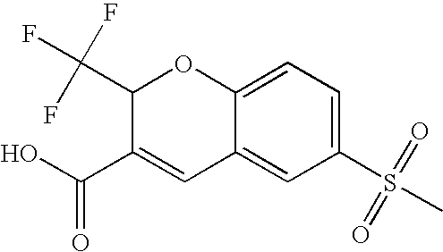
C1(C(O)=O)=CC2=CC(S(C)(=O)=O)=CC=C2OC1C(F)(F)F
